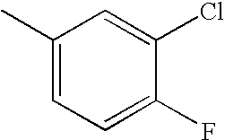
C1(C)=CC=C(F)C(Cl)=C1
